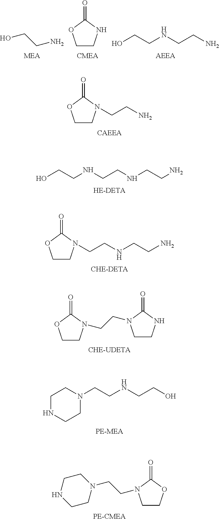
C1CNC(=O)O1.C(NCCN)CO.OCCN.C1CN(CCN)C(=O)O1.C(NCCNCCN)CO.C1CN(CCNCCN)C(=O)O1.C1CN(CCN2CCNC2=O)C(=O)O1.C(NCCO)CN1CCNCC1.C(N1CCOC1=O)CN1CCNCC1
